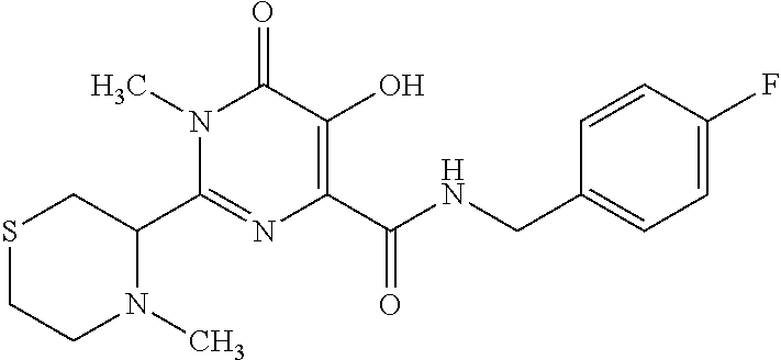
N1(C)C(C2=NC(C(NCC3=CC=C(F)C=C3)=O)=C(O)C(=O)N2C)CSCC1
